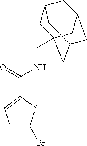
C1=C(Br)SC(C(NCC23CC4CC(CC(C2)C4)C3)=O)=C1
